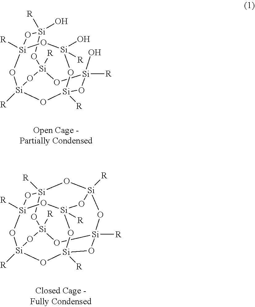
[Si]12([R])O[Si]3([R])O[Si]([R])(O[Si](O)([R])O1)O[Si](O)([R])O[Si]([R])(O[Si]([R])(O)O2)O3.[Si]12([R])O[Si]3([R])O[Si]4([R])O[Si]([R])(O1)O[Si]1([R])O[Si]([R])(O[Si]([R])(O[Si]([R])(O4)O1)O3)O2
